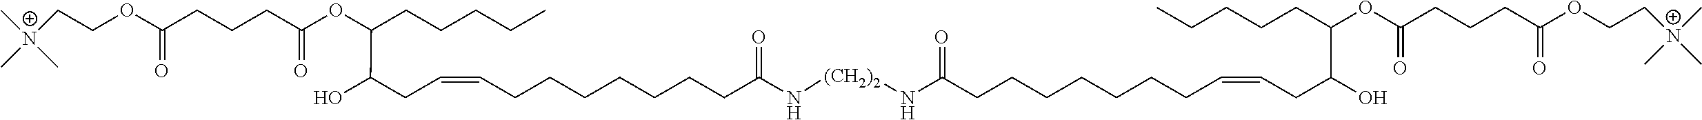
C(OC(CCCC(OC(C(O)CC=CCCCCCCCC(N[(CH2)2]NC(=O)CCCCCCCC=CCC(O)C(OC(CCCC(OCC[N+](C)(C)C)=O)=O)CCCCC)=O)CCCCC)=O)=O)C[N+](C)(C)C
